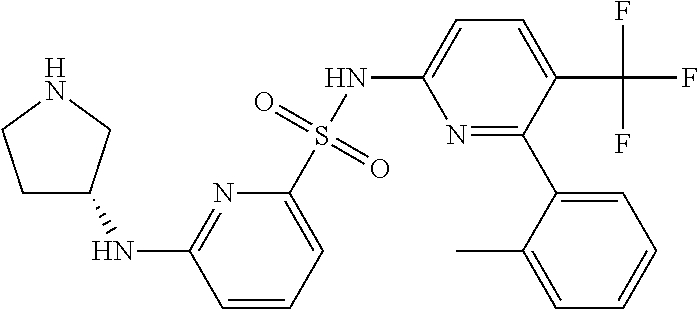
C1=CC=C(S(NC2=CC=C(C(F)(F)F)C(C3=CC=CC=C3C)=N2)(=O)=O)N=C1NC1CCNC1
